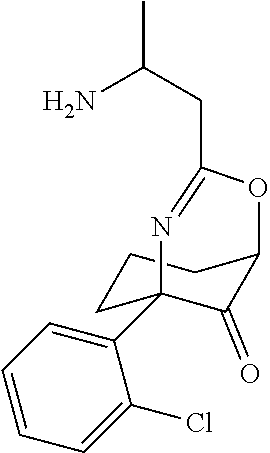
C1(Cl)=CC=CC=C1C12CCCC(C1=O)OC(CC(C)N)=N2
